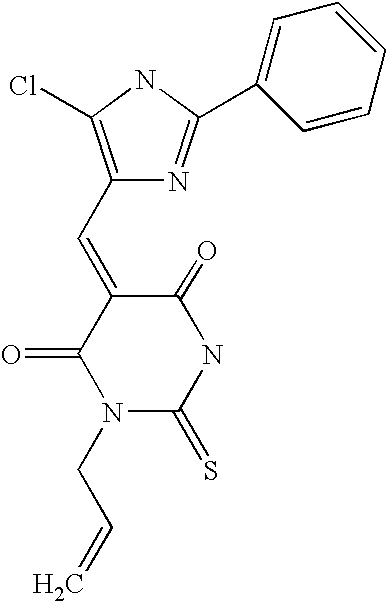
C1(C=C2C(=O)N(CC=C)C(=S)NC2=O)=C(Cl)NC(C2=CC=CC=C2)=N1
